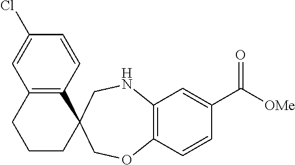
C12=C(C=CC(C([OMe])=O)=C1)OCC1(CN2)C2=C(CCC1)C=C(Cl)C=C2
